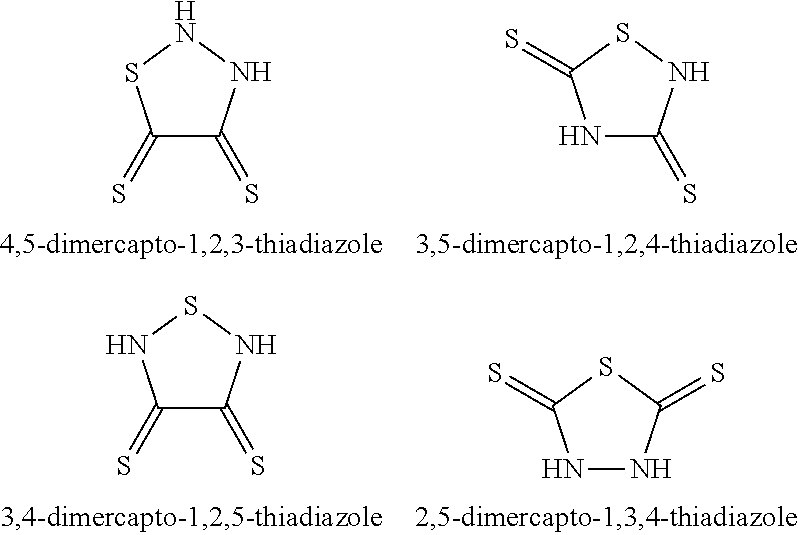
C1(=S)C(=S)NNS1.N1C(=S)NSC1=S.C1(=S)C(=S)NSN1.N1NC(=S)SC1=S
